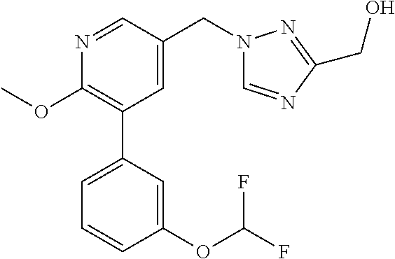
C1(OC)=C(C2=CC=CC(OC(F)F)=C2)C=C(CN2C=NC(CO)=N2)C=N1
